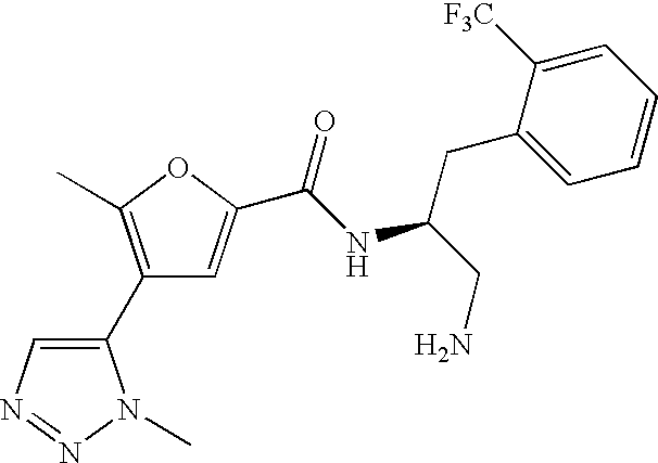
CC1=C(C2=CN=NN2C)C=C(C(NC(CN)CC2=CC=CC=C2[F3C])=O)O1
